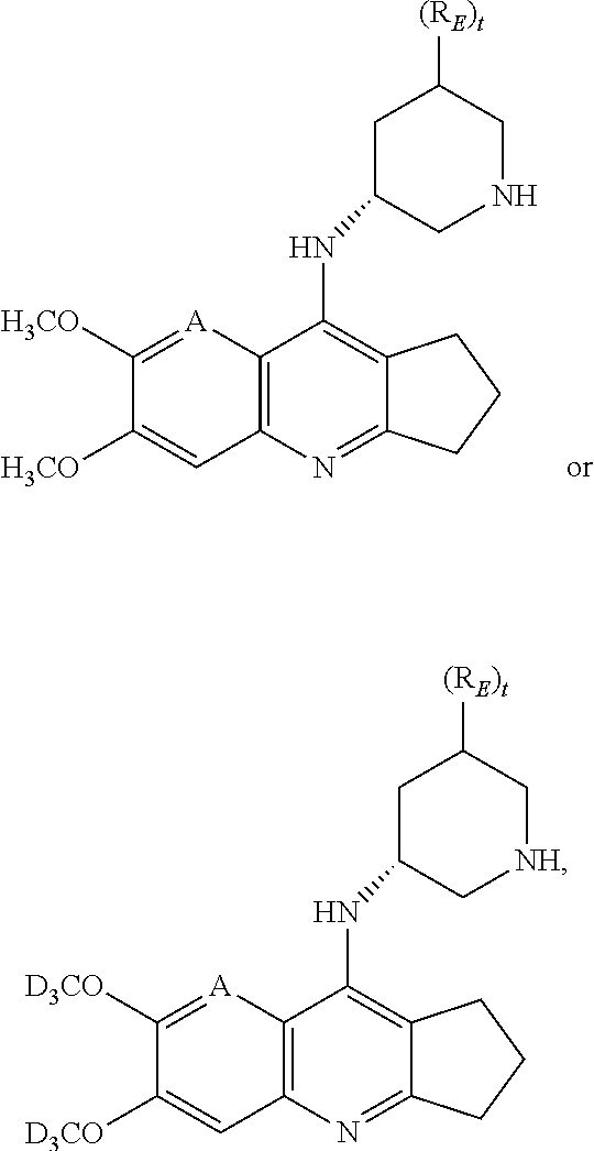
N(C1=C2C(=NC3=C1[A]=C([H3CO])C([H3CO])=C3)CCC2)C1CNCC([(RE)t])C1.N(C1=C2C(=NC3=C1[A]=C([D3CO])C([D3CO])=C3)CCC2)C1C[NH]CC([(RE)t])C1
